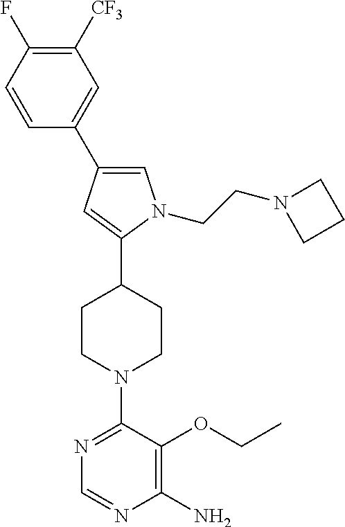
C1=C(C2=CC([CF3])=C(F)C=C2)C=C(C2CCN(C3=NC=NC(N)=C3OCC)CC2)N1CCN1CCC1
